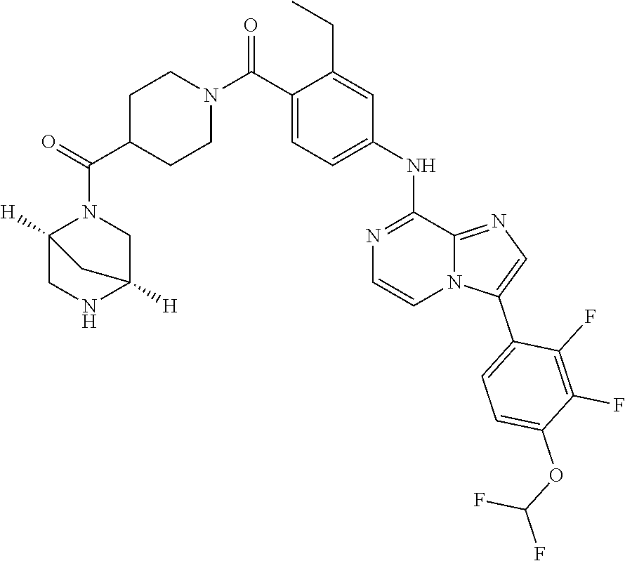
O(C1=CC=C(C2=CN=C3N2C=CN=C3NC2=CC=C(C(N3CCC(C(N4C5([H])CNC([H])(C4)C5)=O)CC3)=O)C(CC)=C2)C(F)=C1F)C(F)F
